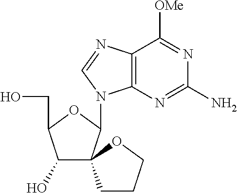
C1(O)C(CO)OC(N2C3=C(N=C2)C([OMe])=NC(N)=N3)C12CCCO2
